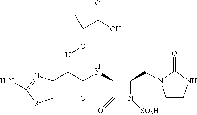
C1=C(C(C(NC2C(=O)N([SO3H])C2CN2CCNC2=O)=O)=NOC(C(O)=O)(C)C)N=C(N)S1
